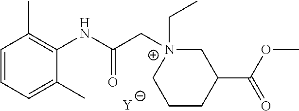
[Y].C1=CC=C(C)C(NC(C[N+]2(CC)CC(C(OC)=O)CCC2)=O)=C1C
